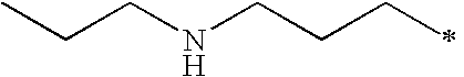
C(CNCCCC)C
